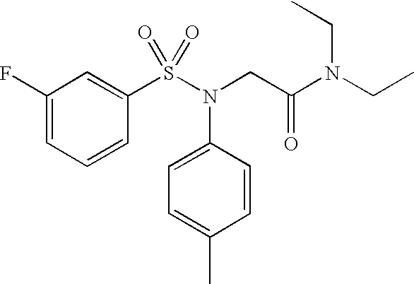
C1(F)=CC=CC(S(N(CC(N(CC)CC)=O)C2=CC=C(C)C=C2)(=O)=O)=C1
